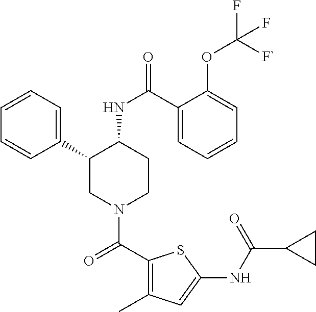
C1=CC=C(C2CN(C(C3=C(C)C=C(NC(C4CC4)=O)S3)=O)CCC2NC(=O)C2=CC=CC=C2OC(F)([F`])F)C=C1
